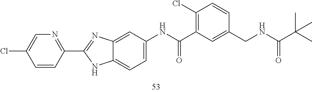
C1(Cl)=C(C(NC2=CC=C3C(=C2)N=C(C2=NC=C(Cl)C=C2)N3)=O)C=C(CNC(C(C)(C)C)=O)C=C1
